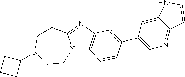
N12C3=C(N=C1CCN(C1CCC1)CC2)C=C(C1=CN=C2C(=C1)NC=C2)C=C3
